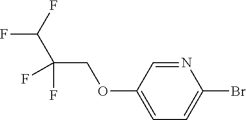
C1=NC(Br)=CC=C1OCC(C(F)F)(F)F
